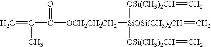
C=C(C)C(=O)[OCH2CH2CH2][SiOSi(CH3)2CH]([OSi(CH3)2CH]=C)([OSi(CH3)2CH]=C)=C
